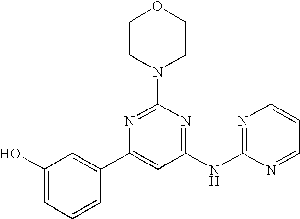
C1(NC2=NC=CC=N2)=NC(N2CCOCC2)=NC(C2=CC(O)=CC=C2)=C1
